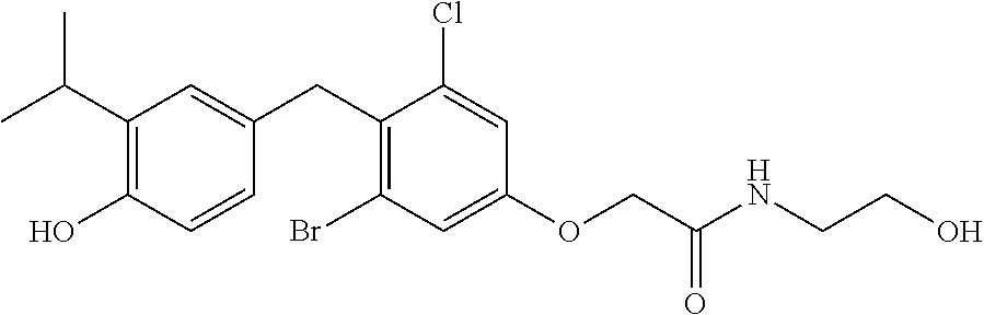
C1(CC2=CC(C(C)C)=C(O)C=C2)=C(Br)C=C(OCC(NCCO)=O)C=C1Cl
